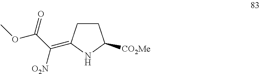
C1CC(=C(C(OC)=O)[O2N])NC1[CO2Me]
